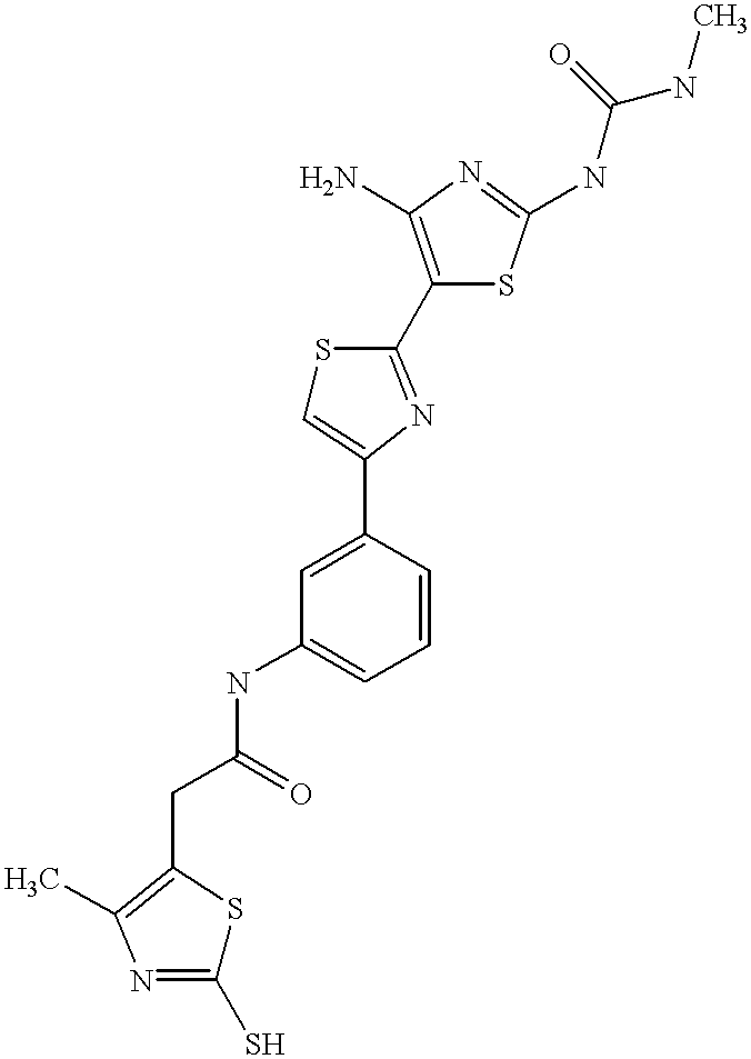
C(C(=O)NC1=CC=CC(C2=CSC(C3=C(N)N=C(NC(NC)=O)S3)=N2)=C1)C1=C(C)N=C(S)S1
